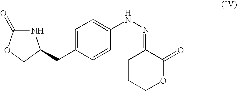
N1C(=O)OCC1CC1=CC=C(NN=C2CCCOC2=O)C=C1
